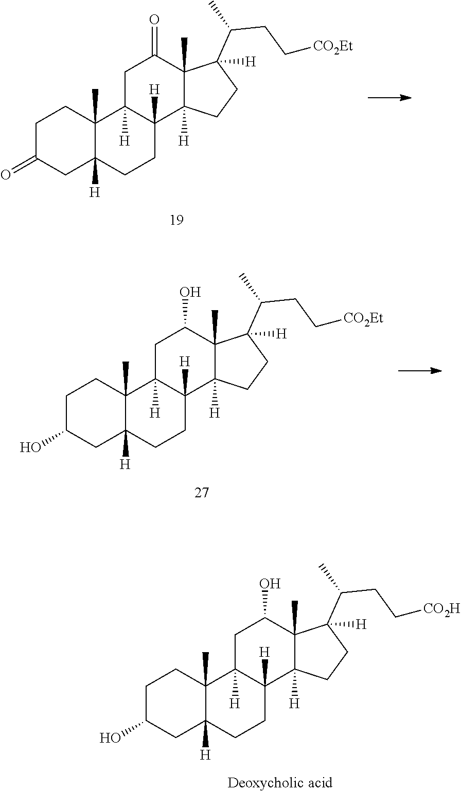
C1C(=O)CC2([H])C(C)(C1)C1([H])C([H])(CC2)C2([H])C(C)(C(=O)C1)C(C(CC[CO2Et])C)([H])CC2.C1C(O)CC2([H])C(C)(C1)C1([H])C([H])(CC2)C2([H])C(C)(C(O)C1)C(C(CC[CO2Et])C)([H])CC2.C1C(O)CC2([H])C(C)(C1)C1([H])C([H])(CC2)C2([H])C(C)(C(O)C1)C(C(CC[CO2H])C)([H])CC2
